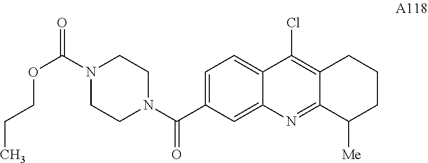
C1=C(C(N2CCN(C(=O)OCCC)CC2)=O)C=C2C(=C1)C(Cl)=C1C(=N2)C([Me])CCC1
